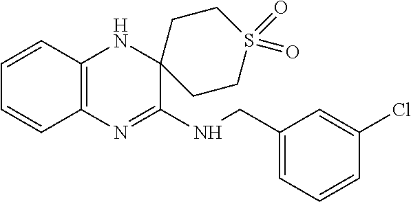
C1(CNC2=NC3=C(NC24CCS(=O)(=O)CC4)C=CC=C3)=CC=CC(Cl)=C1
